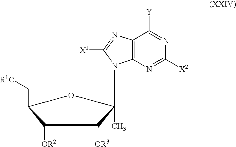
C(C1OC(N2C3=C(C([Y])=NC([X2])=N3)N=C2[X1])(C)C([OR3])C1[OR2])[R1O]
